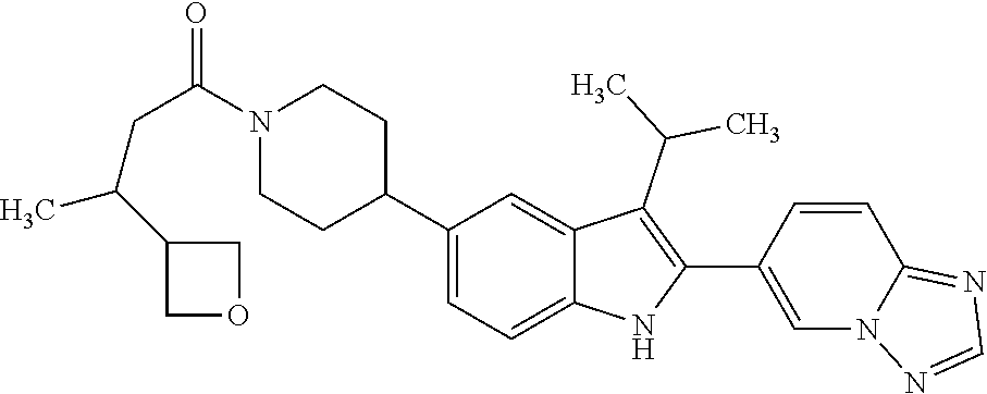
C1(C2CCN(C(CC(C)C3COC3)=O)CC2)=CC=C2C(=C1)C(C(C)C)=C(C1=CN3C(=NC=N3)C=C1)N2
